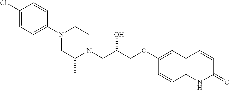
C1(Cl)=CC=C(N2CC(C)N(CC(COC3=CC4=C(C=C3)NC(=O)C=C4)O)CC2)C=C1
